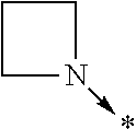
C1N(->*)CC1
